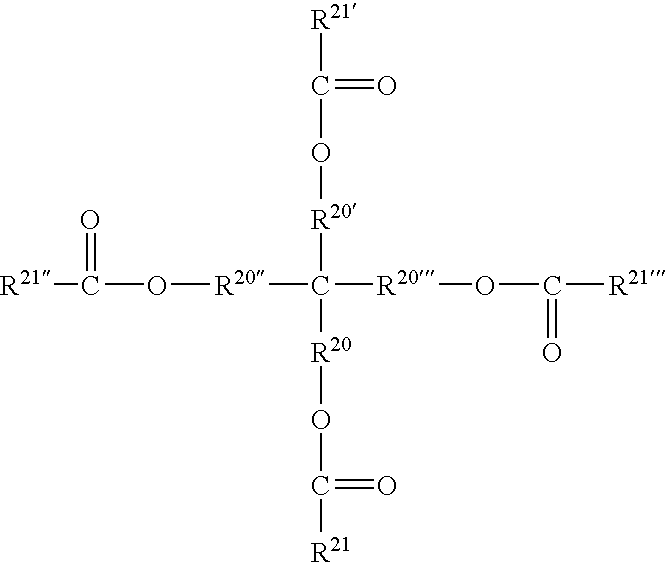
[R21]C(=O)O[R20]C([R20]OC(=O)[R21])([R20]OC(=O)[R21])[R20]OC(=O)[R21]
